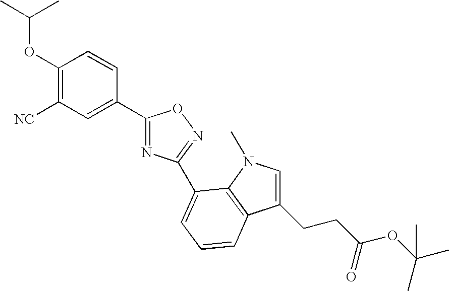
C1(OC(C)C)=C([NC])C=C(C2=NC(C3=CC=CC4=C3N(C)C=C4CCC(=O)OC(C)(C)C)=NO2)C=C1
